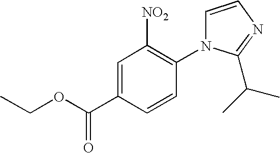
C1=CN=C(C(C)C)N1C1=C([NO2])C=C(C(OCC)=O)C=C1
